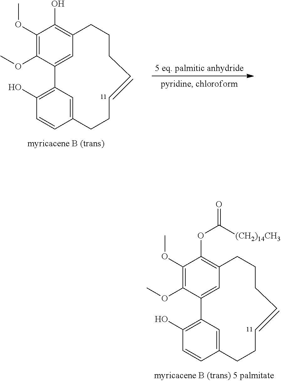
C1(OC)=C(OC)C2=CC(=C1OC(=O)[(CH2)14CH3])CCCC=CCCC1=CC2=C(O)C=C1.C1(OC)=C(OC)C2=CC(=C1O)CCCC=CCCC1=CC2=C(O)C=C1
